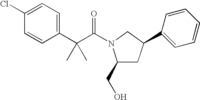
C1(Cl)=CC=C(C(C(=O)N2C(CO)CC(C3=CC=CC=C3)C2)(C)C)C=C1
